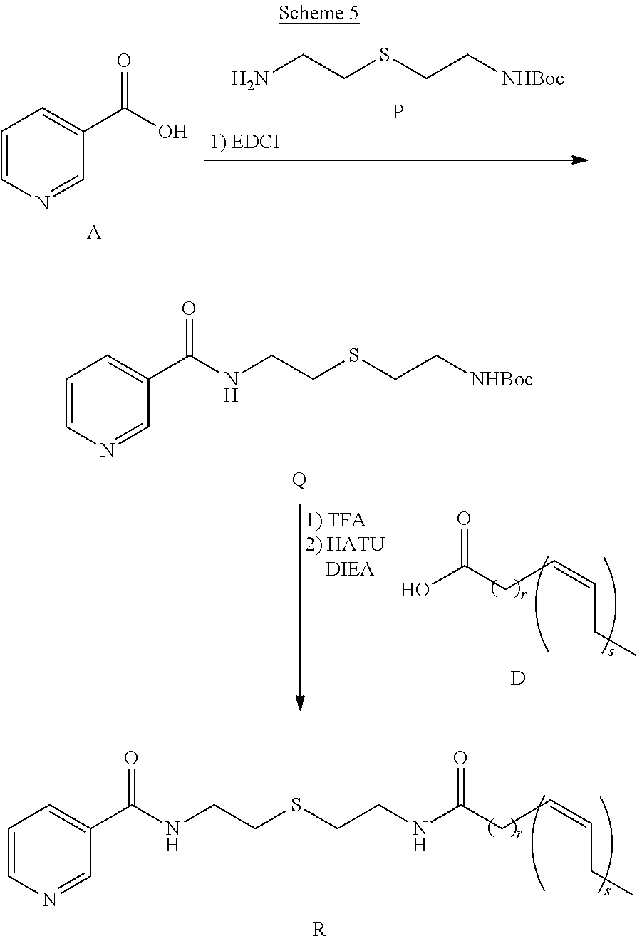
NCCSCC[NHBoc].P.C1=CN=CC(C(O)=O)=C1.[A].O=C(CC=CCC)O.[D].C1=CN=CC(C(=O)NCCSCC[NHBoc])=C1.[Q].C1=CN=CC(C(=O)NCCSCCNC(=O)CC=CCC)=C1.[R]
